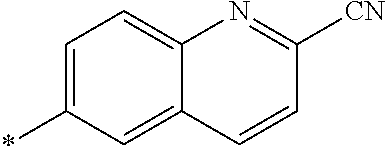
C1=C(*)C=C2C(=C1)N=C([CN])C=C2
